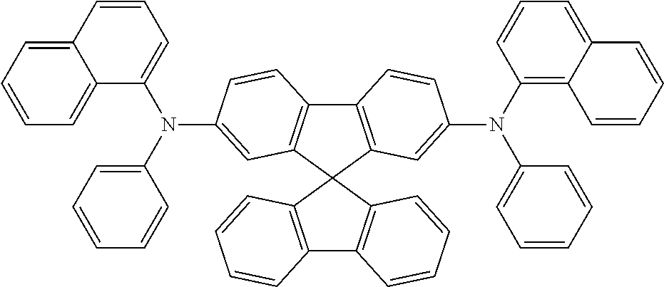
C12=C(C3(C4=C1C=CC(N(C1=CC=CC=C1)C1=CC=CC5=CC=CC=C15)=C4)C1=C(C4=C3C=CC=C4)C=CC=C1)C=C(N(C1=C3C(=CC=C1)C=CC=C3)C1=CC=CC=C1)C=C2
